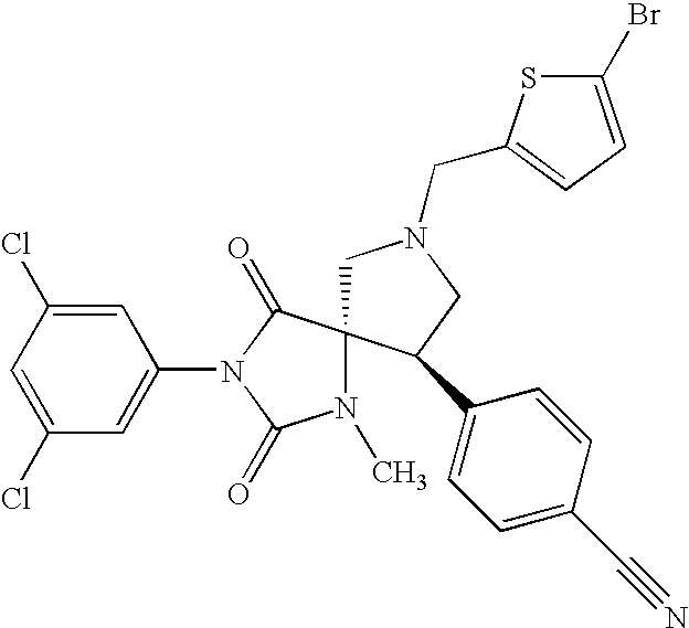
C1(Cl)=CC(Cl)=CC(N2C(=O)N(C)C3(C2=O)CN(CC2=CC=C(Br)S2)CC3C2=CC=C(C#N)C=C2)=C1
